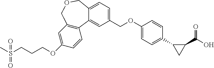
C1(OCCCS(C)(=O)=O)=CC2=C(C=C1)C1=CC(COC3=CC=C(C4CC4C(O)=O)C=C3)=CC=C1COC2
